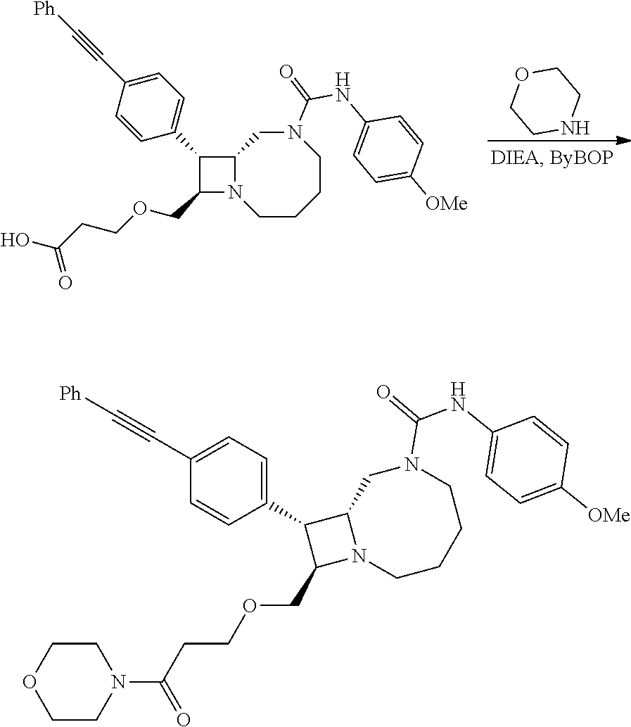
C1(C2=CC=C(C#C[Ph])C=C2)C(COCCC(O)=O)N2C1CN(C(=O)NC1=CC=C([OMe])C=C1)CCCC2.O1CCNCC1.C1OCCN(C(=O)CCOCC2N3C(C2C2=CC=C(C#C[Ph])C=C2)CN(C(=O)NC2=CC=C([OMe])C=C2)CCCC3)C1
